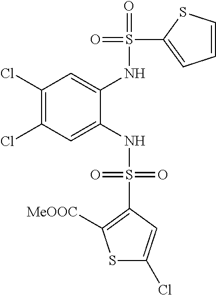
C1(Cl)=C(Cl)C=C(NS(=O)(=O)C2=C([MeOOC])SC(Cl)=C2)C(NS(=O)(C2=CC=CS2)=O)=C1
